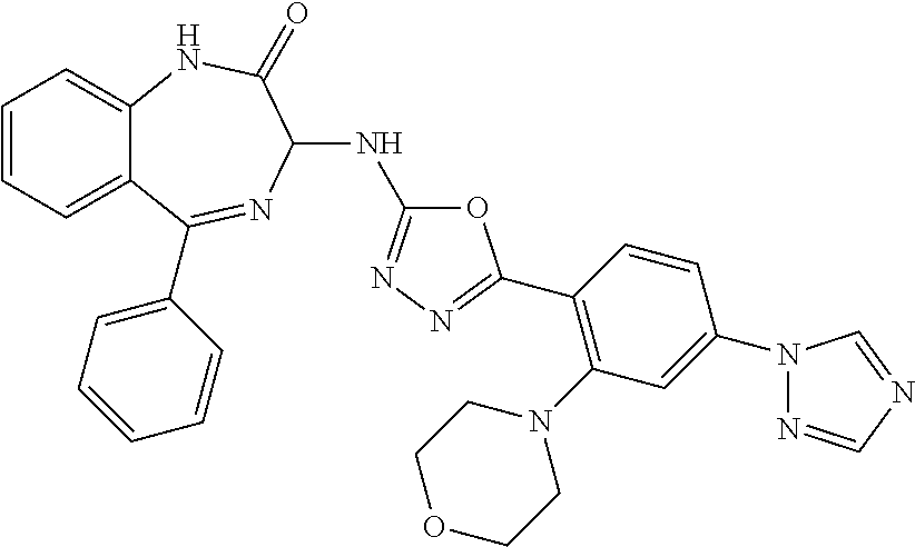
C1=CC=C2C(=C1)NC(=O)C(NC1=NN=C(C3=C(N4CCOCC4)C=C(N4N=CN=C4)C=C3)O1)N=C2C1=CC=CC=C1
